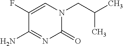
C(CN1C(=O)N=C(N)C(F)=C1)(C)C
